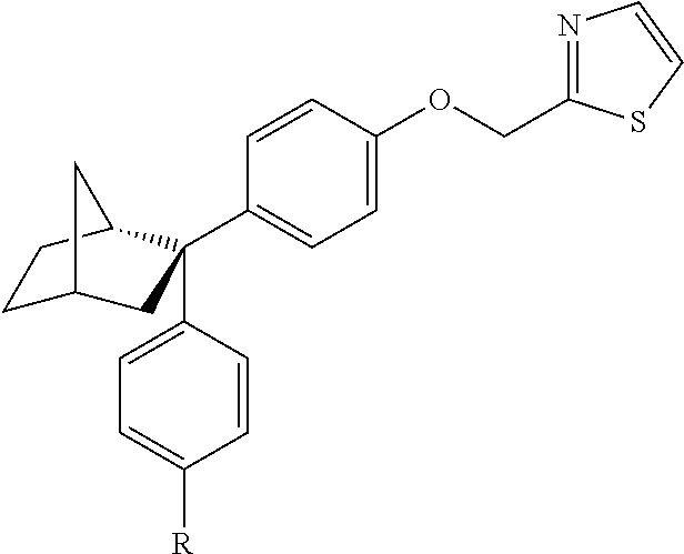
C1C2CC(C3=CC=C(OCC4=NC=CS4)C=C3)(C3=CC=C([R])C=C3)C(C1)C2
